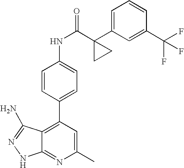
C1(C)=CC(C2=CC=C(NC(=O)C3(C4=CC=CC(C(F)(F)F)=C4)CC3)C=C2)=C2C(=N1)NN=C2N
